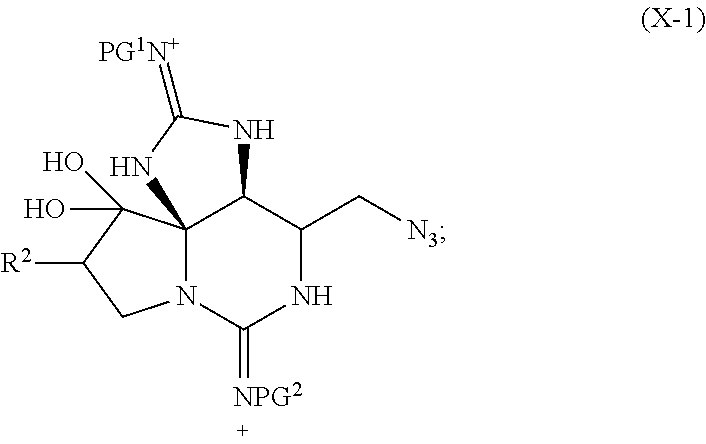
C123N(C(=[NPG2])NC(C[N3])C1NC(=[PG1N+])N2)CC([R2])C3(O)O
